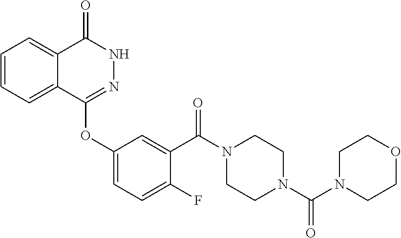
C1=CC=C2C(=C1)C(=O)NN=C2OC1=CC=C(F)C(C(N2CCN(C(N3CCOCC3)=O)CC2)=O)=C1
